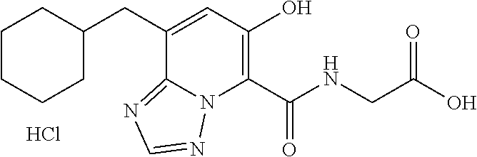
C(C1CCCCC1)C1=CC(O)=C(C(NCC(O)=O)=O)N2C1=NC=N2.Cl
